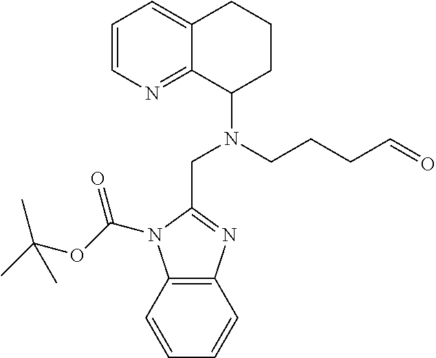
O=CCCCN(CC1=NC2=C(N1C(OC(C)(C)C)=O)C=CC=C2)C1CCCC2=CC=CN=C12
